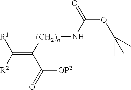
C(=C(C(=O)[OP2])[(CH2)n]NC(OC(C)(C)C)=O)([R2])[R1]
